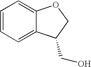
C1=CC=C2C(=C1)OCC2CO
